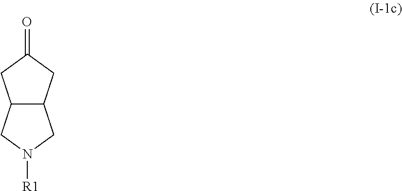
C12C(CC(=O)C1)CN([R1])C2
